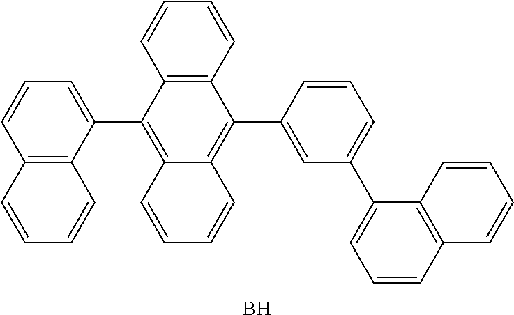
C12=C(C=CC=C1)C(C1=CC(C3=CC=CC4=C3C=CC=C4)=CC=C1)=C1C(=C2C2=CC=CC3=C2C=CC=C3)C=CC=C1.B
